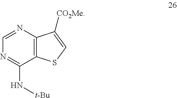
C12=C(N=CN=C1N[t-Bu])C([CO2Me])=CS2
